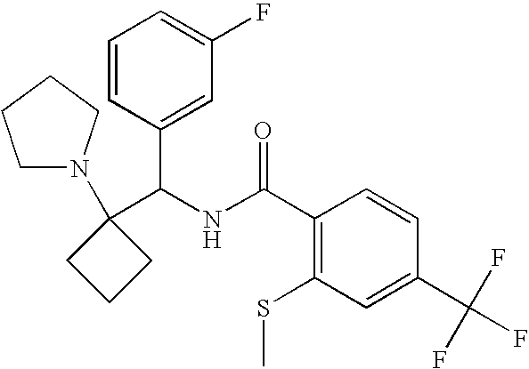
C1(C(NC(C2=C(SC)C=C(C(F)(F)F)C=C2)=O)C2=CC(F)=CC=C2)(N2CCCC2)CCC1
